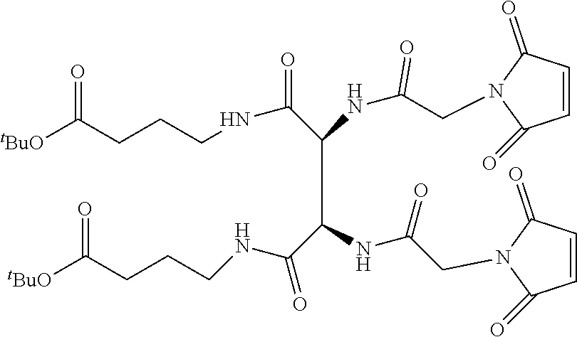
C([tBuO])(CCCNC(=O)C(NC(CN1C(=O)C=CC1=O)=O)C(C(NCCCC([tBuO])=O)=O)NC(CN1C(=O)C=CC1=O)=O)=O
